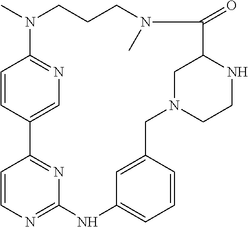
C1=CC2=CN=C1N(C)CCCN(C)C(=O)C1NCCN(CC3=CC(=CC=C3)NC3=NC=CC2=N3)C1
